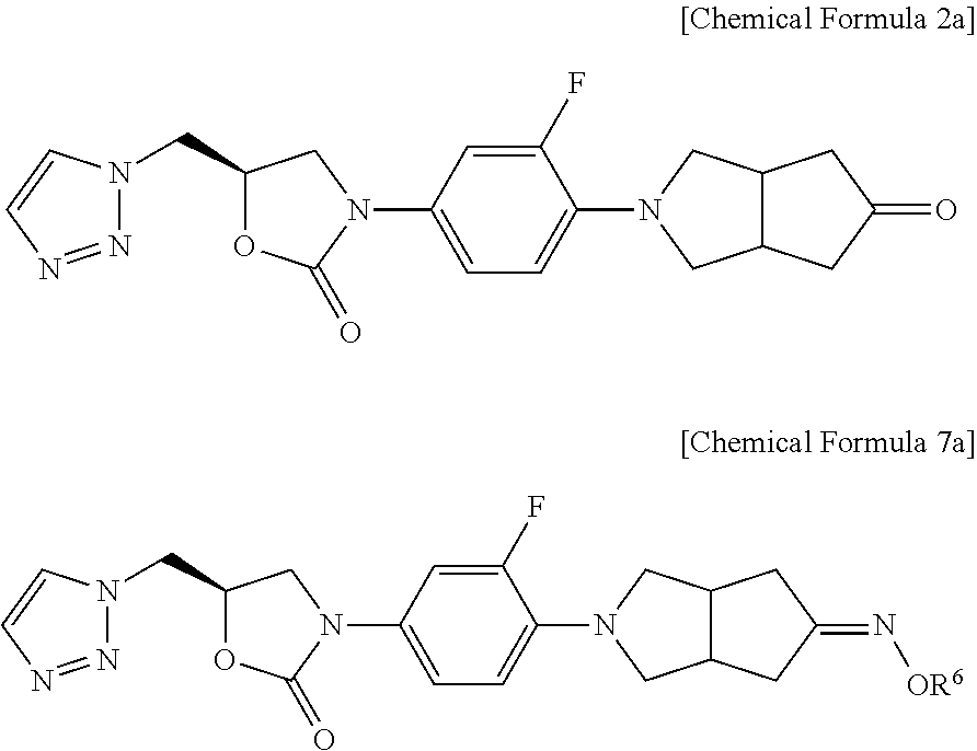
C1(F)=CC(N2C(=O)OC(CN3N=NC=C3)C2)=CC=C1N1CC2C(C1)CC(=N[OR6])C2.C1(F)=CC(N2C(=O)OC(CN3N=NC=C3)C2)=CC=C1N1CC2C(C1)CC(=O)C2
